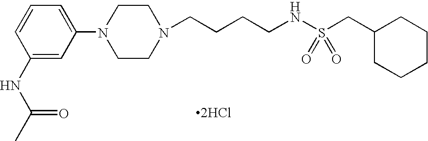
N1(CCCCNS(CC2CCCCC2)(=O)=O)CCN(C2=CC=CC(NC(C)=O)=C2)CC1.[2HCl]
